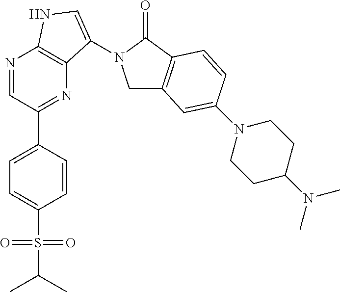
N1=CC(C2=CC=C(S(=O)(=O)C(C)C)C=C2)=NC2=C1NC=C2N1CC2=C(C1=O)C=CC(N1CCC(N(C)C)CC1)=C2
